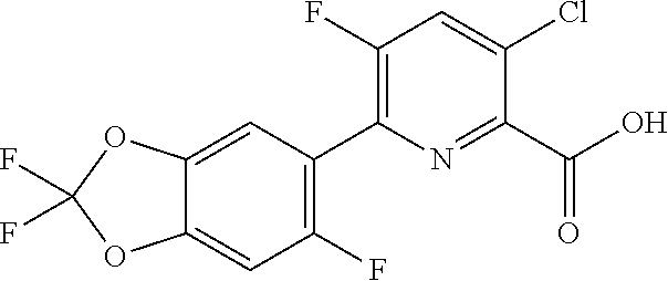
FC1(F)OC2=CC(F)=C(C3=C(F)C=C(Cl)C(C(O)=O)=N3)C=C2O1
